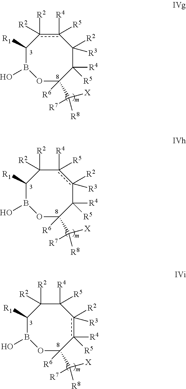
c1([R4])([R5])c([R2])([R2])C([R1])B(O)OC([R6])(C([X])([R8])[R7])C([R4])([R5])C1([R2])[R3].c1([R4])([R5])c([R2])([R3])C([R4])([R5])C([R6])(C([X])([R8])[R7])OB(O)C([R1])C1([R2])[R2].C1([R4])([R5])C([R2])([R2])C([R1])B(O)OC([R6])(C([X])([R8])[R7])c([R4])([R5])c1([R2])[R3]
